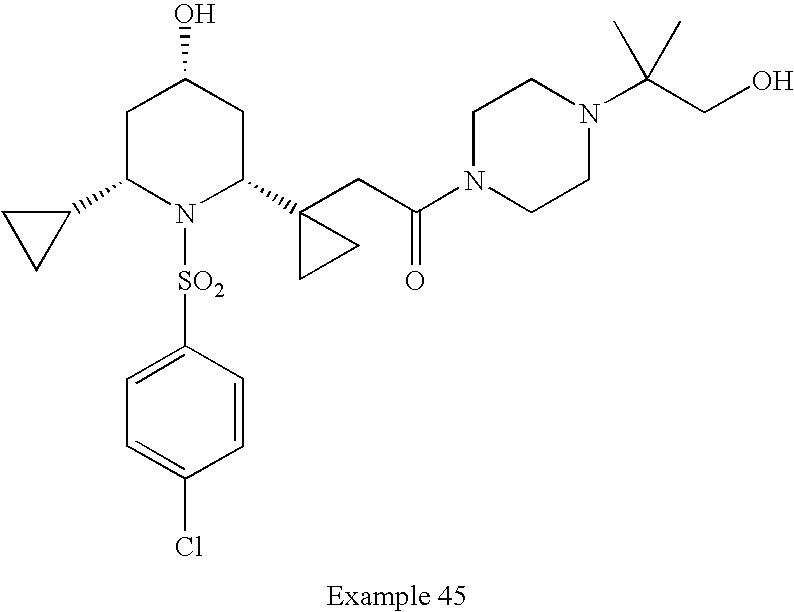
C1(C2(CC(N3CCN(C(CO)(C)C)CC3)=O)CC2)CC(O)CC(C2CC2)N1[SO2]C1=CC=C(Cl)C=C1
